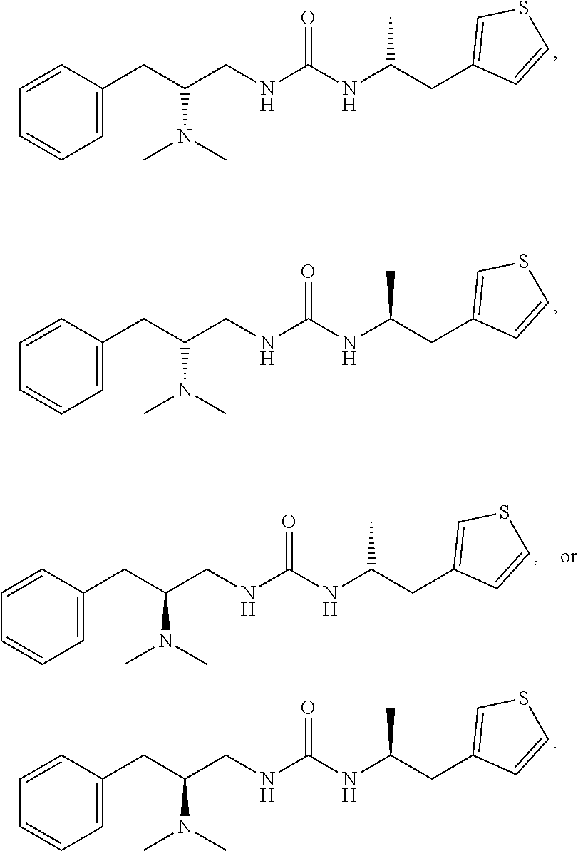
C1=C(CC(CNC(NC(CC2=CSC=C2)C)=O)N(C)C)C=CC=C1.C1=C(CC(CNC(NC(CC2=CSC=C2)C)=O)N(C)C)C=CC=C1.C1=C(CC(CNC(NC(CC2=CSC=C2)C)=O)N(C)C)C=CC=C1.C1=C(CC(CNC(NC(CC2=CSC=C2)C)=O)N(C)C)C=CC=C1
